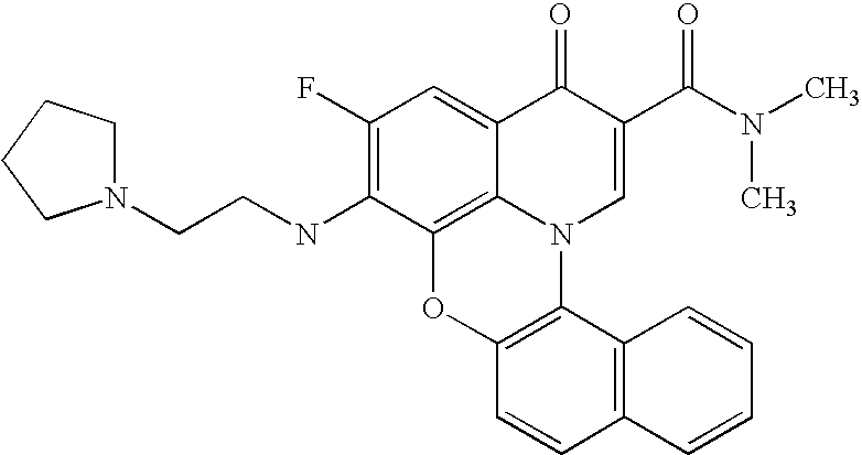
C1(F)=C(NCCN2CCCC2)C2=C3C(=C1)C(=O)C(C(N(C)C)=O)=CN3C1=C(O2)C=CC2=C1C=CC=C2
